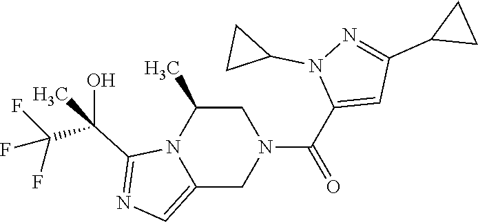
C1C(C)N2C(=CN=C2C(C(F)(F)F)(O)C)CN1C(C1=CC(C2CC2)=NN1C1CC1)=O
